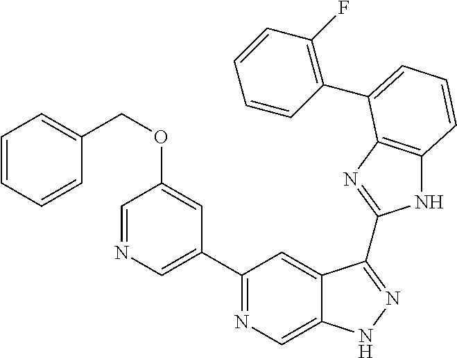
C1(C2=NC=C3C(=C2)C(C2=NC4=C(N2)C=CC=C4C2=C(F)C=CC=C2)=NN3)=CN=CC(OCC2=CC=CC=C2)=C1
